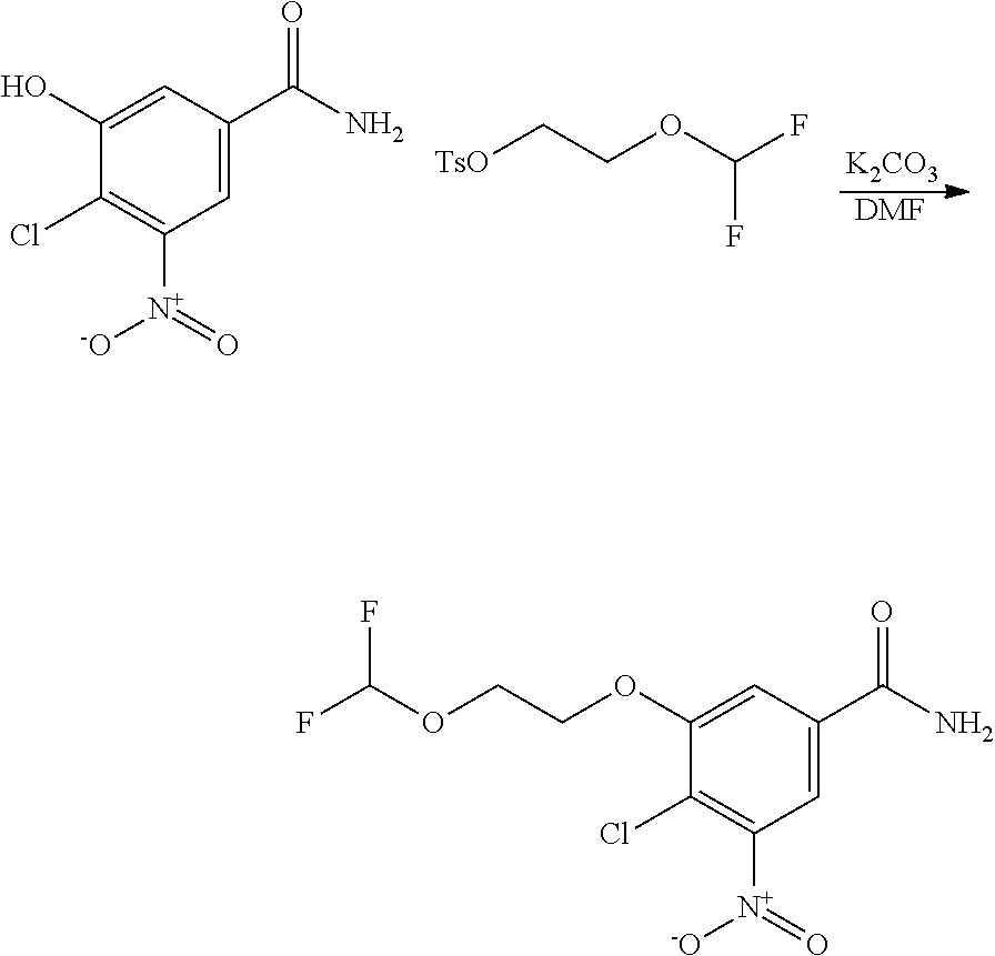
[K2CO3].[DMF].C1=C(C(N)=O)C=C(O)C(Cl)=C1[N+]([-O])=O.[TsO]CCOC(F)F.C1=C(C(N)=O)C=C(OCCOC(F)F)C(Cl)=C1[N+]([-O])=O
